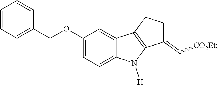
C1(COC2=CC=C3C(=C2)C2=C(N3[H])C(=C[CO2Et])CC2)=CC=CC=C1
